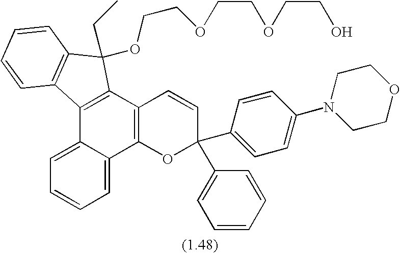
C1=C2C(=CC=C1)C1=C(C3=C2C2=C(C3(CC)OCCOCCOCCO)C=CC=C2)C=CC(C2=CC=CC=C2)(C2=CC=C(N3CCOCC3)C=C2)O1
